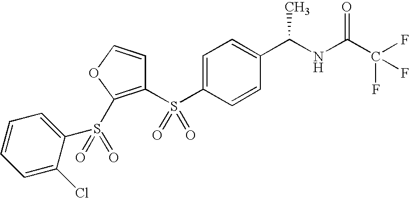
S(C1=CC=C(C(NC(C(F)(F)F)=O)C)C=C1)(=O)(=O)C1=C(S(=O)(C2=CC=CC=C2Cl)=O)OC=C1
